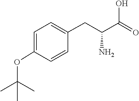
C1=CC(OC(C)(C)C)=CC=C1CC(C(O)=O)N
